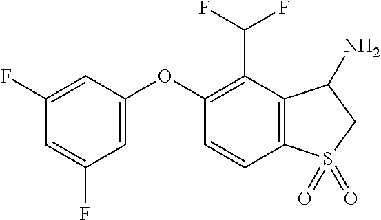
O(C1=CC(F)=CC(F)=C1)C1=C(C(F)F)C2=C(C=C1)S(=O)(=O)CC2N
